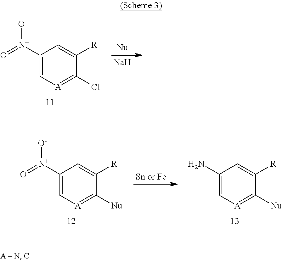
[Na].C1([N+](=O)[O-])=C[A]=C(Cl)C([R])=C1.C1([N+](=O)[O-])=C[A]=C([Nu])C([R])=C1.C1(N)=C[A]=C([Nu])C([R])=C1
